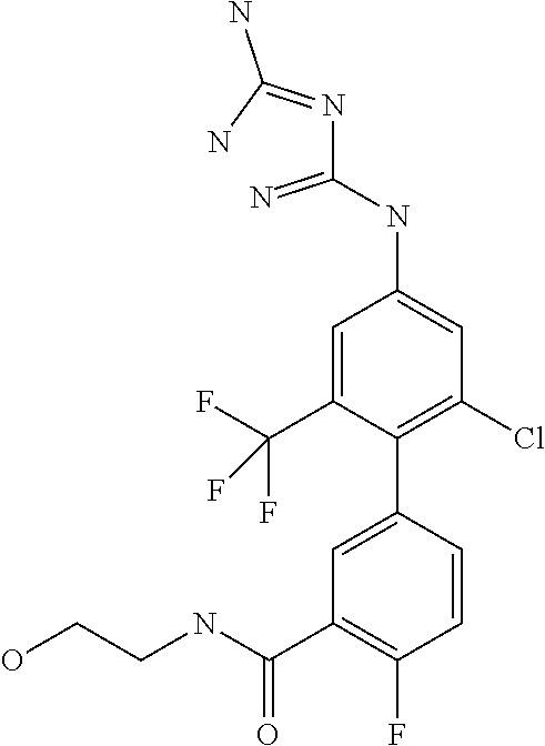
C1=C(C2=C(Cl)C=C(NC(N=C(N)N)=N)C=C2C(F)(F)F)C=CC(F)=C1C(NCCO)=O
